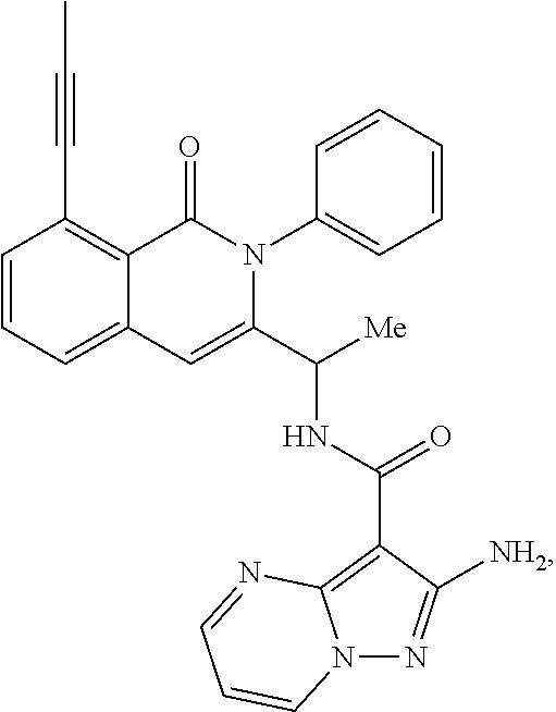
C12=CC=CC(C#CC)=C1C(=O)N(C1=CC=CC=C1)C(C([Me])NC(C1=C3N(N=C1[NH2])C=CC=N3)=O)=C2
